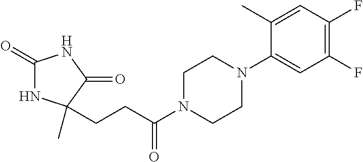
C1(=O)NC(C)(CCC(N2CCN(C3=CC(F)=C(F)C=C3C)CC2)=O)C(=O)N1
